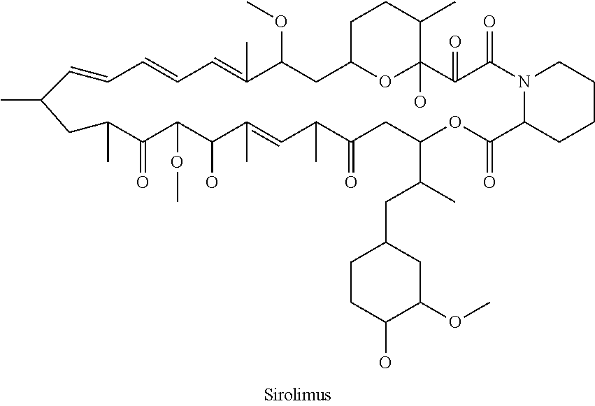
C1=CC=CC=C(C)C(OC)CC2OC(O)(C(=O)C(=O)N3C(CCCC3)C(=O)OC(C(C)CC3CCC(O)C(OC)C3)CC(=O)C(C)C=C(C)C(O)C(OC)C(=O)C(C)CC1C)C(C)CC2
